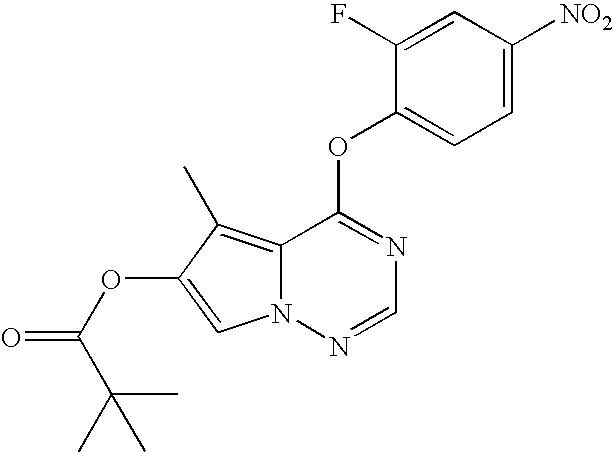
O(C1=NC=NN2C1=C(C)C(OC(C(C)(C)C)=O)=C2)C1=CC=C([NO2])C=C1F
